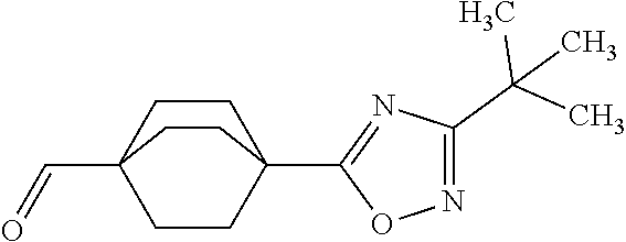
O=CC12CCC(C3=NC(C(C)(C)C)=NO3)(CC1)CC2
